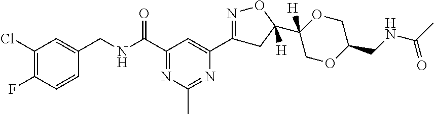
C1(Cl)=C(F)C=CC(CNC(C2=NC(C)=NC(C3=NOC(C4([H])OCC(CNC(C)=O)OC4)([H])C3)=C2)=O)=C1
